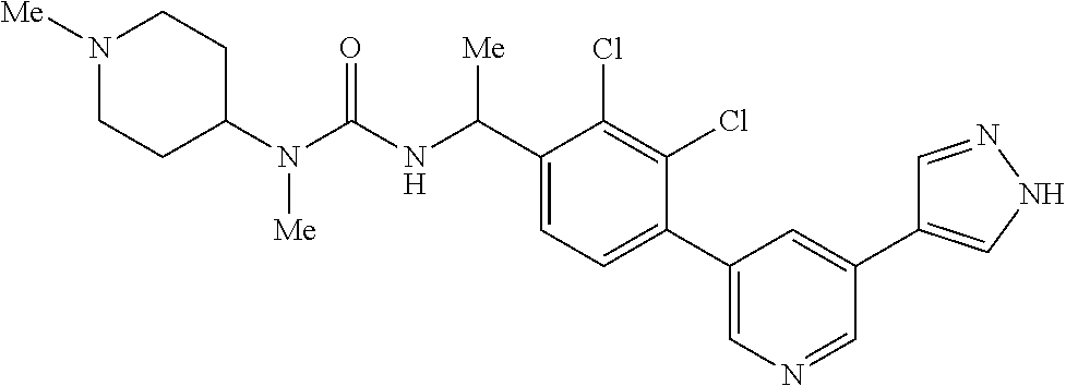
C1(N(C(NC(C2=CC=C(C3=CN=CC(C4=CNN=C4)=C3)C(Cl)=C2Cl)[Me])=O)[Me])CCN([Me])CC1
